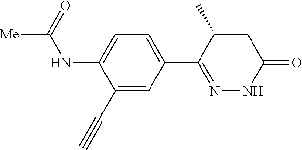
[Me]C(NC1=CC=C(C2=NNC(=O)CC2C)C=C1C#C)=O
